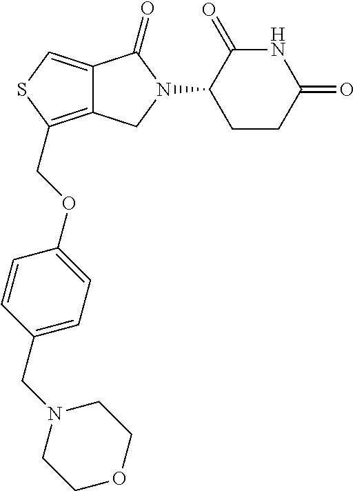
C12=CSC(COC3=CC=C(CN4CCOCC4)C=C3)=C1CN(C1CCC(=O)NC1=O)C2=O
